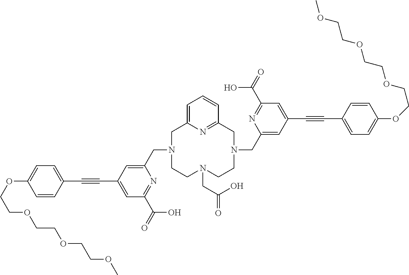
O(C1=CC=C(C#CC2=CC(C(=O)O)=NC(CN3CCN(CC(=O)O)CCN(CC4=CC(C#CC5=CC=C(OCCOCCOCCOC)C=C5)=CC(C(=O)O)=N4)CC4=NC(=CC=C4)C3)=C2)C=C1)CCOCCOCCOC
